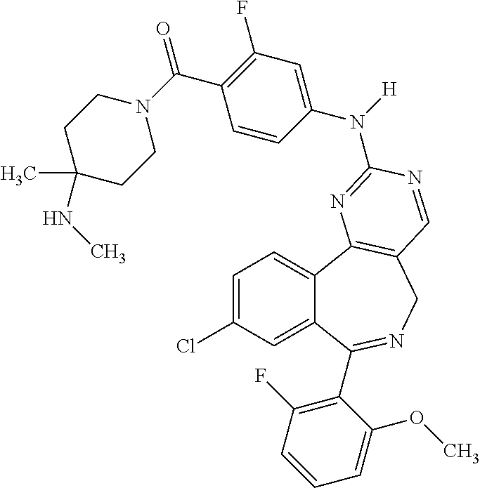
C1=C(Cl)C=C2C(=C1)C1=C(CN=C2C2=C(F)C=CC=C2OC)C=NC(N([H])C2=CC(F)=C(C(=O)N3CCC(C)(NC)CC3)C=C2)=N1
